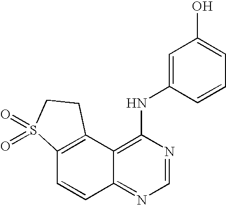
C12=C(C3=C(NC4=CC(O)=CC=C4)N=CN=C3C=C1)CCS2(=O)=O
